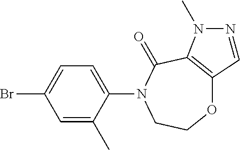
O1C2=C(C(=O)N(C3=CC=C(Br)C=C3C)CC1)N(C)N=C2
